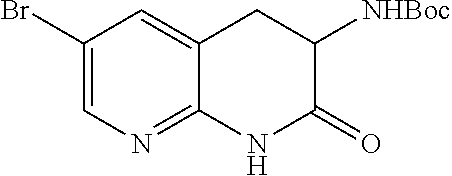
C1(Br)=CN=C2C(=C1)CC([NHBoc])C(=O)N2
